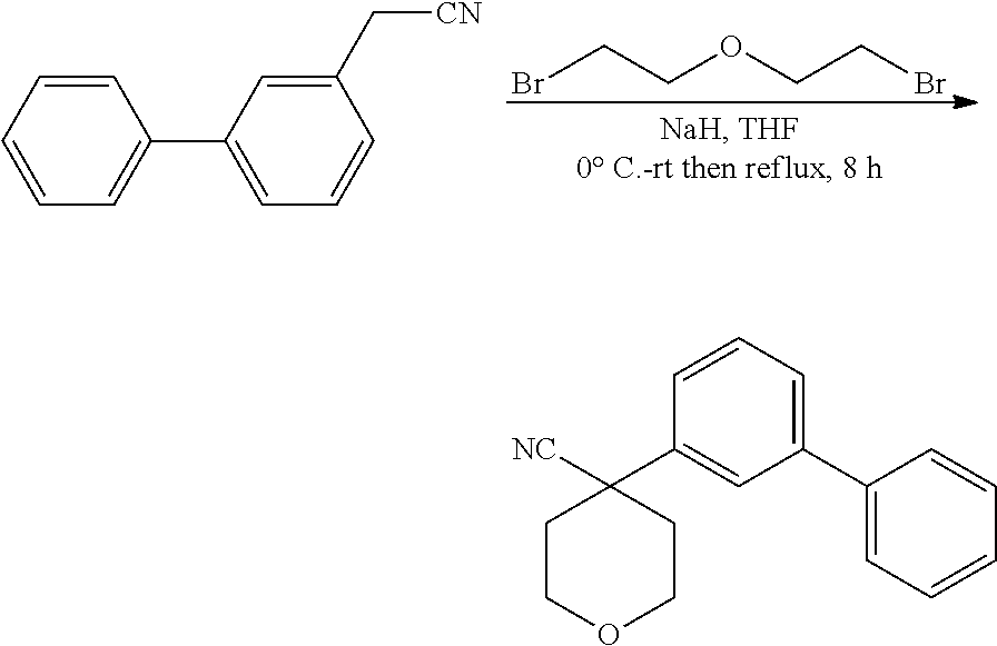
BrCCOCCBr.C1=CC=CC=C1C1=CC=CC(C[CN])=C1.C1(C2=CC=CC=C2)=CC=CC(C2([NC])CCOCC2)=C1
